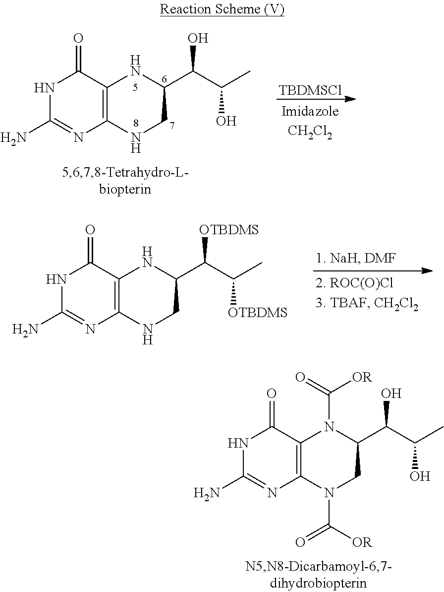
N1C(N)=NC2=C(C1=O)N(C([OR])=O)C(C(C(O)C)O)CN2C(=O)[OR].N1C(N)=NC2=C(C1=O)NC(C(C(O)C)O)CN2.[TBDMSCl].N1C(N)=NC2=C(C1=O)NC(C(C([OTBDMS])C)[OTBDMS])CN2
